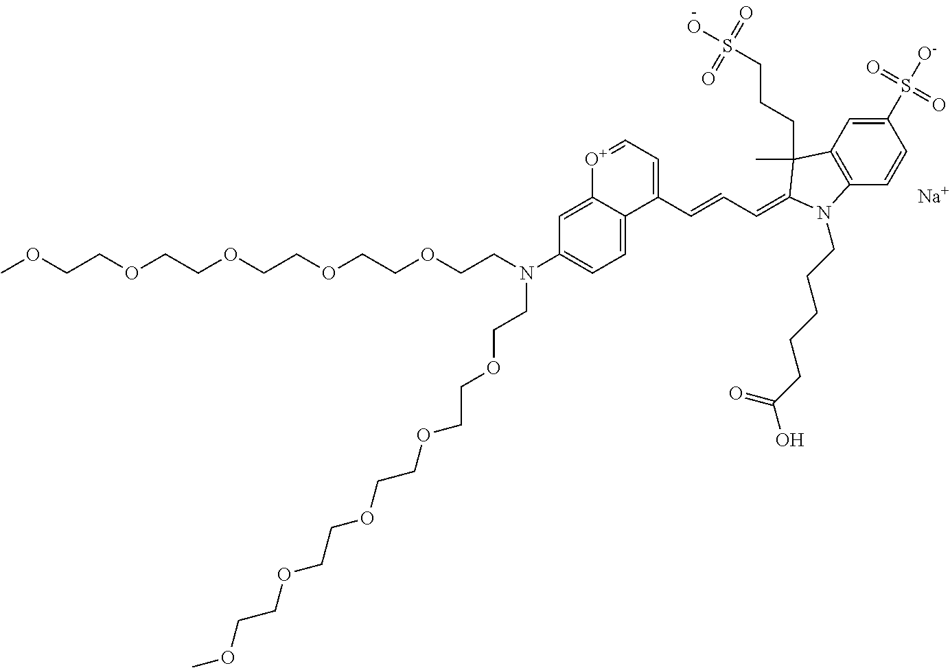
[Na].C(COCCN(CCOCCOCCOCCOCCOC)C1=CC=C2C(=C1)[O+]=CC=C2C=CC=C1C(C)(CCCS(O)(=O)=O)C2=C(C=CC(S([O-])(=O)=O)=C2)N1CCCCCC(O)=O)OCCOCCOCCOC
